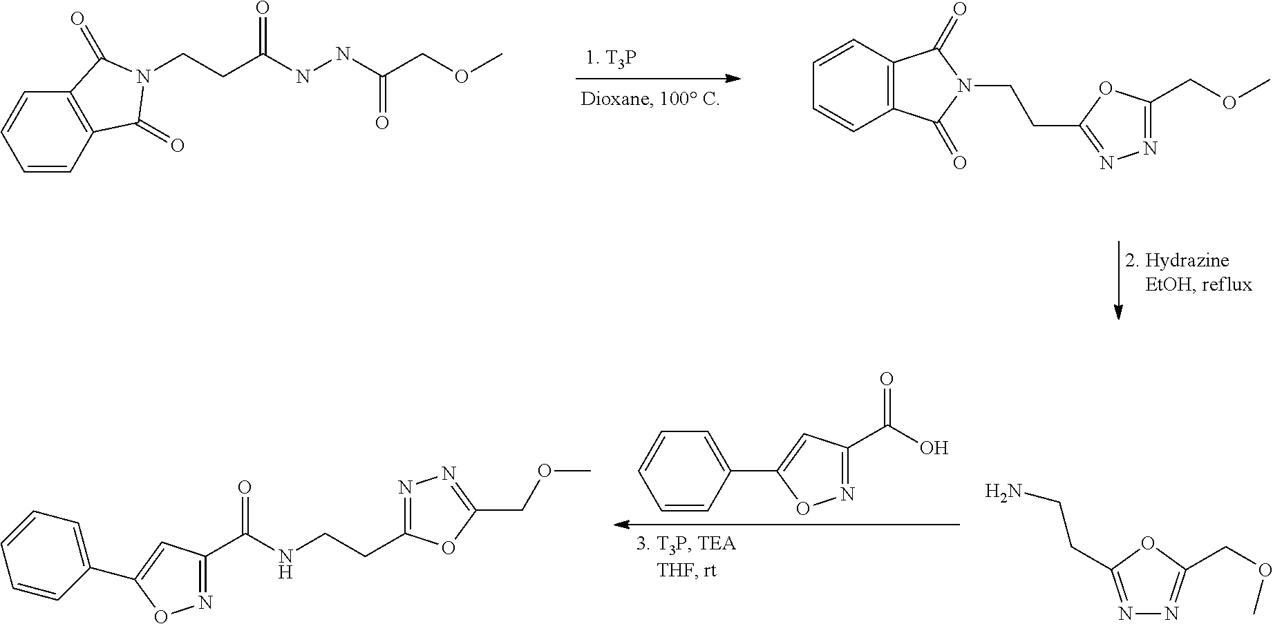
C1=CC2=C(C=C1)C(=O)N(CCC(NNC(COC)=O)=O)C2=O.C12=C(C=CC=C1)C(=O)N(CCC1=NN=C(COC)O1)C2=O.N1=C(CCN)OC(COC)=N1.C1=CC(C2=CC(C(O)=O)=NO2)=CC=C1.O=C(NCCC1=NN=C(COC)O1)C1=NOC(C2=CC=CC=C2)=C1
